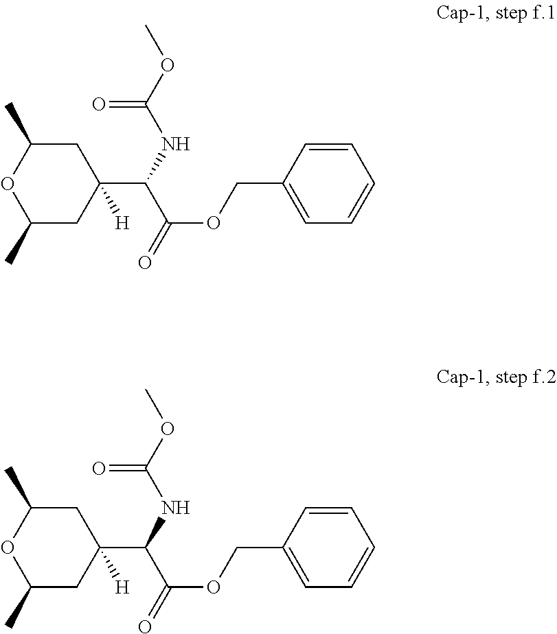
C1(C)CC(C(C(OCC2=CC=CC=C2)=O)NC(OC)=O)([H])CC(C)O1.C1(C)CC(C(C(OCC2=CC=CC=C2)=O)NC(OC)=O)([H])CC(C)O1
